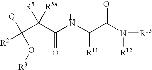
[Q]C(C(C(NC(C(N([R12])[R13])=O)[R11])=O)([R5])[R5a])(O[R3])[R2]
